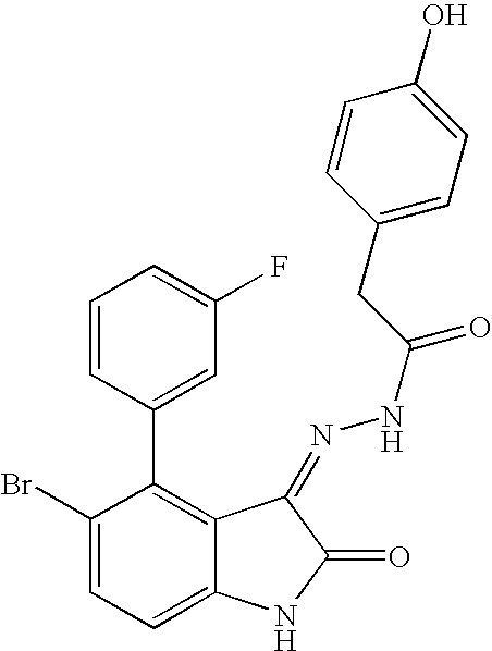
C1(Br)=CC=C2C(=C1C1=CC(F)=CC=C1)C(=NNC(=O)CC1=CC=C(O)C=C1)C(=O)N2
